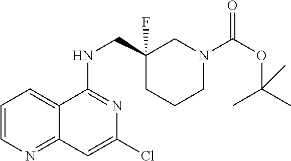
C1=CN=C2C(=C1)C(NCC1(F)CCCN(C(OC(C)(C)C)=O)C1)=NC(Cl)=C2
